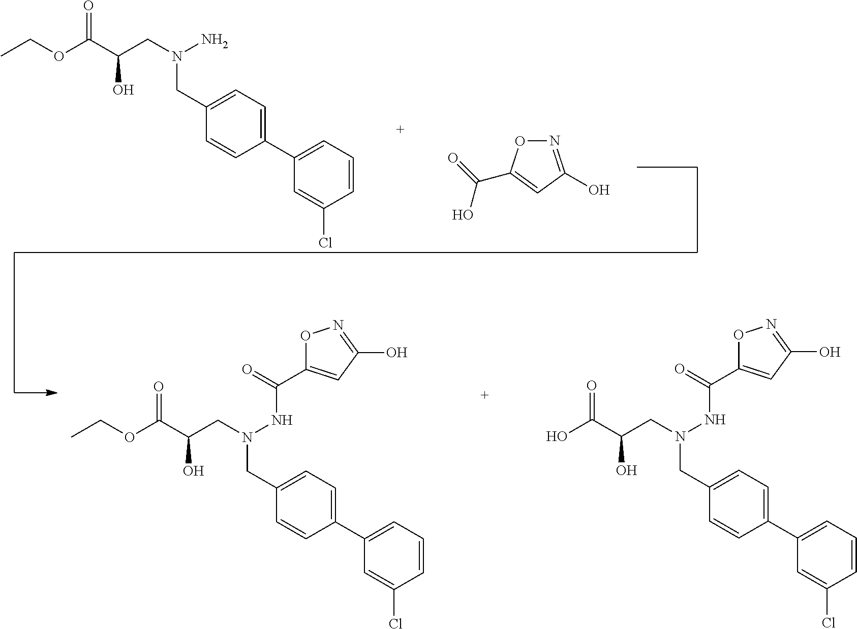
C(OC(=O)C(O)CN(N)CC1=CC=C(C2=CC=CC(Cl)=C2)C=C1)C.N1=C(O)C=C(C(O)=O)O1.C(OC(=O)C(O)CN(NC(=O)C1=CC(O)=NO1)CC1=CC=C(C2=CC=CC(Cl)=C2)C=C1)C.OC(=O)C(O)CN(NC(=O)C1=CC(O)=NO1)CC1=CC=C(C2=CC=CC(Cl)=C2)C=C1
